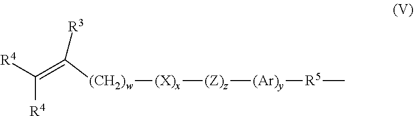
C(=C([R4])[R4])([R3])[(CH2)w][(X)x][(Z)z][(Ar)y][R5]C
